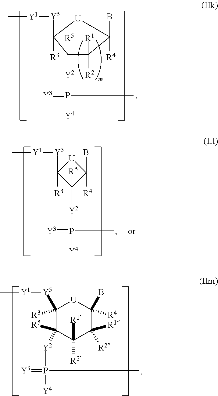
C1([R5])([Y2]P([Y4])(C)=[Y3])C([R1])([R2])C(B)([R4])[U]C1([Y5][Y1]C)[R3].[Y2](P([Y4])(C)=[Y3])C1([R5])C([Y5][Y1]C)([R3])[U]C1(B)[R4].C1([Y5][Y1]C)([R3])C([R5])([Y2]P([Y4])(C)=[Y3])C([R2])([R1])C([R1])([R2])C(B)([R4])[U]1
